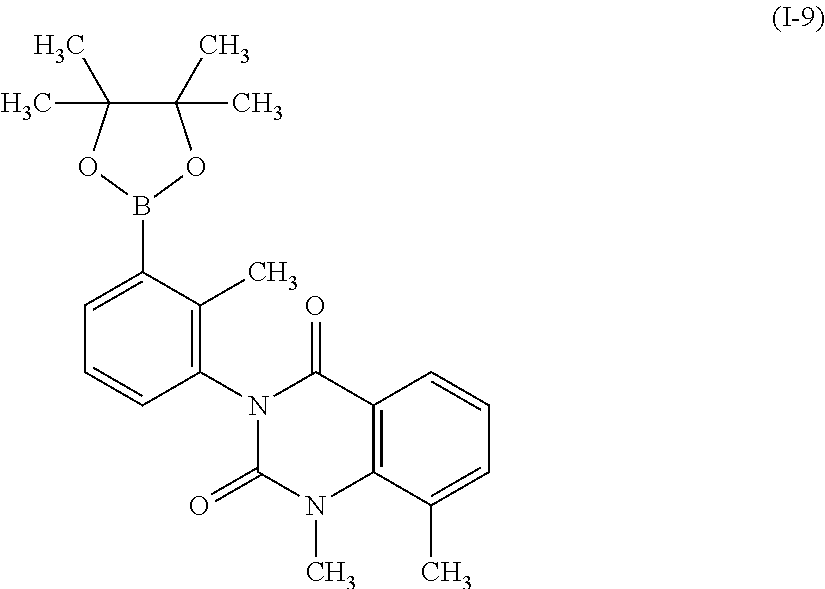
C1=C(B2OC(C)(C)C(C)(C)O2)C(C)=C(N2C(=O)N(C)C3=C(C2=O)C=CC=C3C)C=C1
